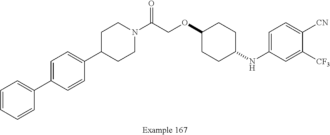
C1=C(C2=CC=CC=C2)C=CC(C2CCN(C(COC3CCC(NC4=CC=C([CN])C([CF3])=C4)CC3)=O)CC2)=C1
